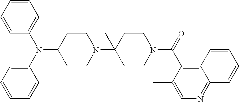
C1CN(C2(C)CCN(C(=O)C3=C4C(=NC=C3C)C=CC=C4)CC2)CCC1N(C1=CC=CC=C1)C1=CC=CC=C1
